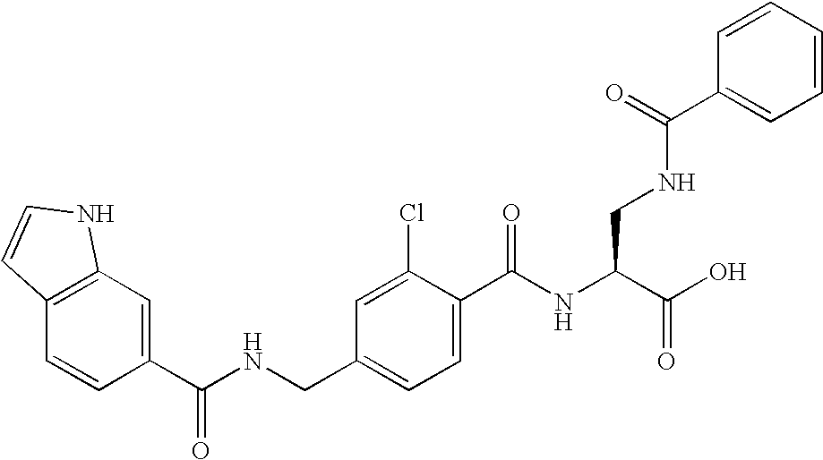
C12=C(C=C(C(NCC3=CC=C(C(NC(C(O)=O)CNC(C4=CC=CC=C4)=O)=O)C(Cl)=C3)=O)C=C1)NC=C2
